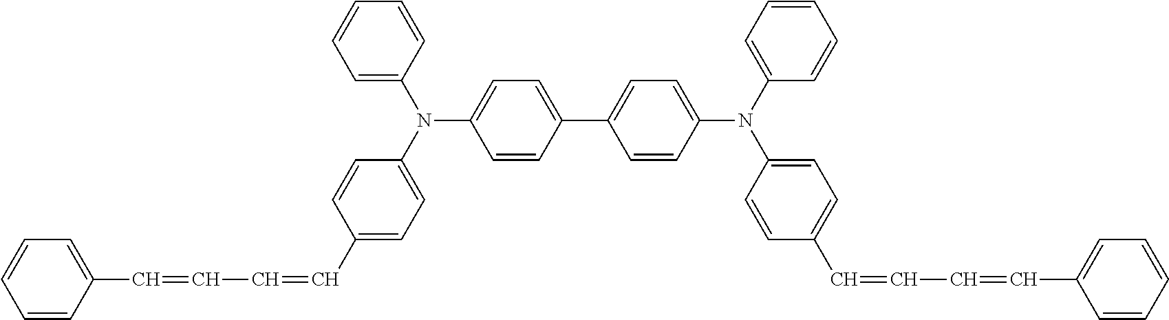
C1=CC(C2=CC=C(N(C3=CC=CC=C3)C3=CC=C(C=CC=CC4=CC=CC=C4)C=C3)C=C2)=CC=C1N(C1=CC=CC=C1)C1=CC=C(C=CC=CC2=CC=CC=C2)C=C1
